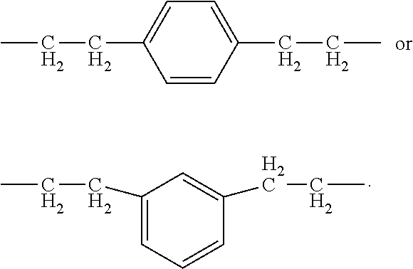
CCCC1=CC=C(CCC)C=C1.CCCC1=CC=CC(CCC)=C1
